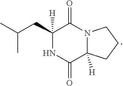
C1([H])(CC(C)C)NC(=O)C2([H])N(C1=O)CCC2
